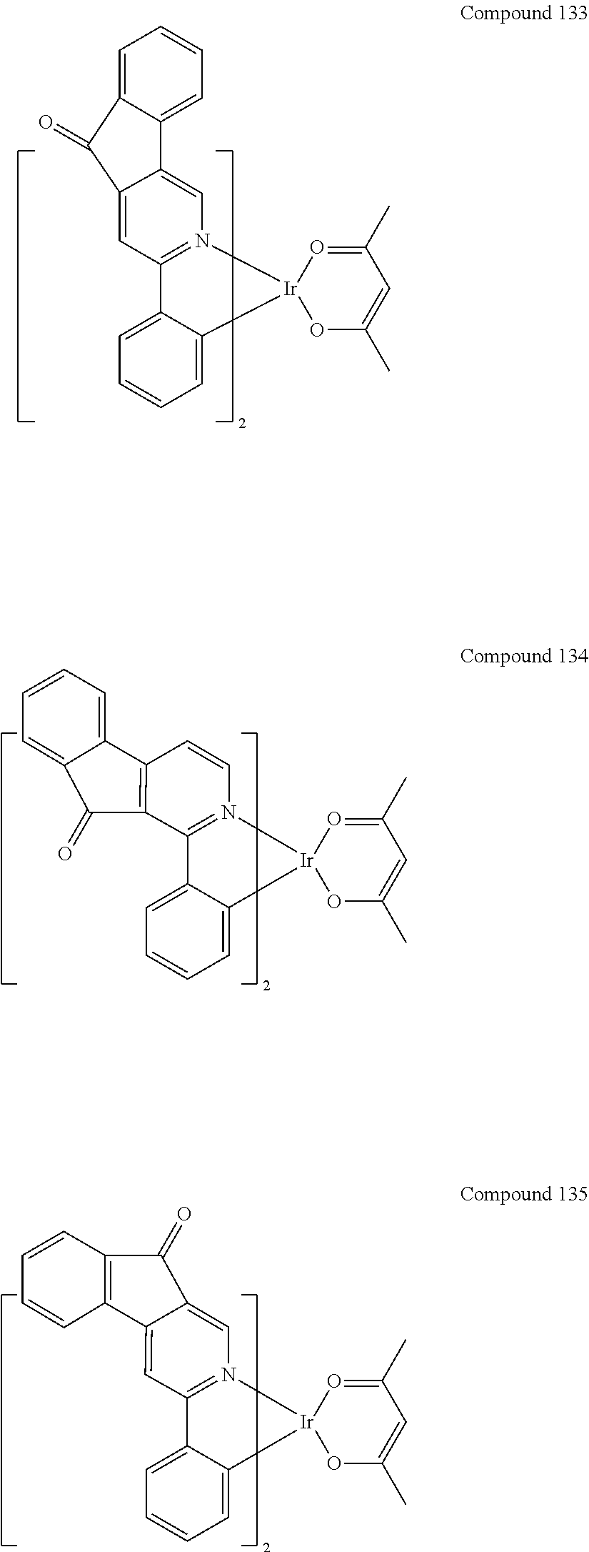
C12=N(C=CC3=C1C(=O)C1=CC=CC=C31)[Ir]1(C3=CC=CC=C23)OC(C)=CC(C)=O1.C1=C2C(=CN3=C1C1=CC=CC=C1[Ir]31OC(C)=CC(C)=O1)C1=CC=CC=C1C2=O.C1(=O)C2=CN3=C(C4=CC=CC=C4[Ir]34OC(C)=CC(C)=O4)C=C2C2=C1C=CC=C2
